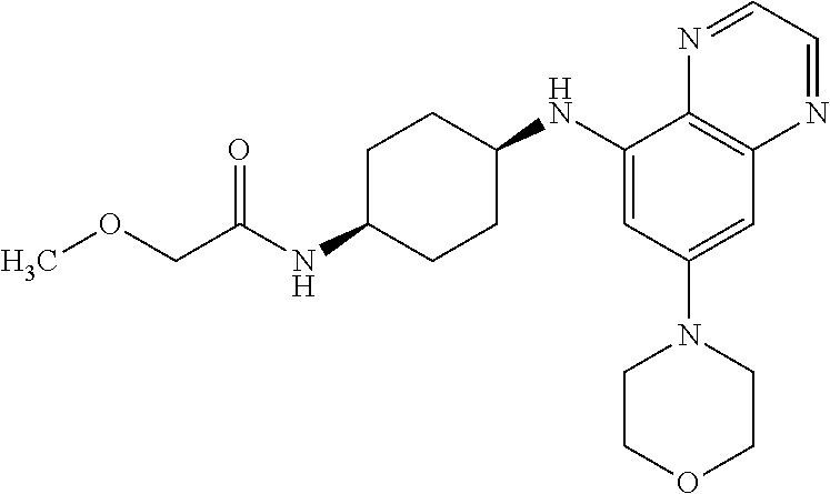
C1(NC2CCC(NC(COC)=O)CC2)=CC(N2CCOCC2)=CC2=C1N=CC=N2
